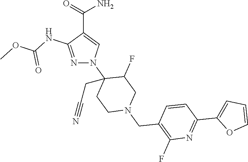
C(C1=CN(C2(CC#N)CCN(CC3=C(F)N=C(C4=CC=CO4)C=C3)CC2F)N=C1NC(OC)=O)(=O)N
